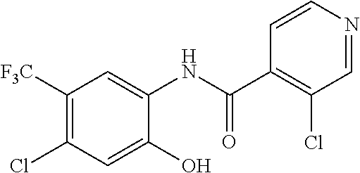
C1([F3C])=C(Cl)C=C(O)C(NC(C2=C(Cl)C=NC=C2)=O)=C1
